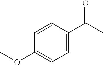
C1(OC)=CC=C(C(C)=O)C=C1
